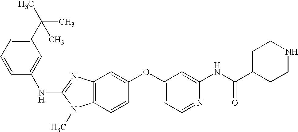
C1(C(C)(C)C)=CC=CC(NC2=NC3=C(N2C)C=CC(OC2=CC=NC(NC(C4CCNCC4)=O)=C2)=C3)=C1
